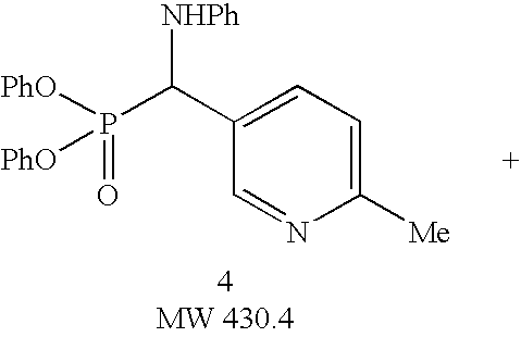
C1=C([Me])N=CC(C(P([PhO])(=O)[PhO])[NHPh])=C1
